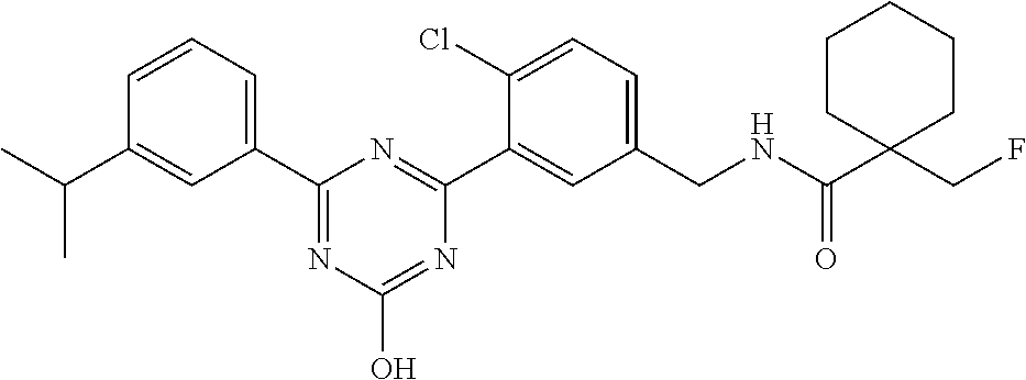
C1(C2=NC(O)=NC(C3=CC(CNC(C4(CF)CCCCC4)=O)=CC=C3Cl)=N2)=CC=CC(C(C)C)=C1
